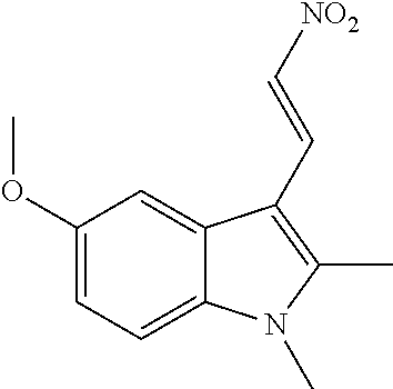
C1(OC)=CC=C2C(=C1)C(C=C[NO2])=C(C)N2C
